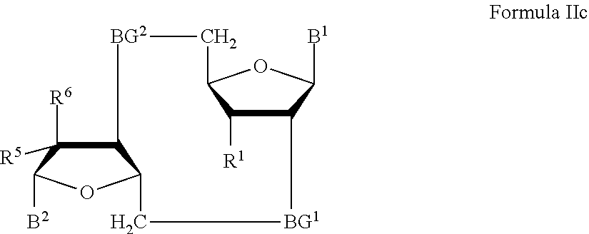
C12C([R6])([R5])C([B2])OC1C[BG1]C1C([R1])C(OC1[B1])C[BG2]2
